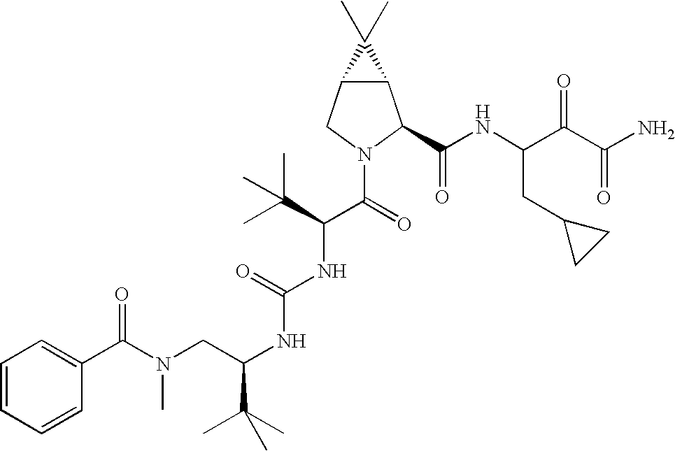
C1(C(N(CC(NC(NC(C(=O)N2C(C(NC(C(C(N)=O)=O)CC3CC3)=O)C3C(C2)C3(C)C)C(C)(C)C)=O)C(C)(C)C)C)=O)=CC=CC=C1
